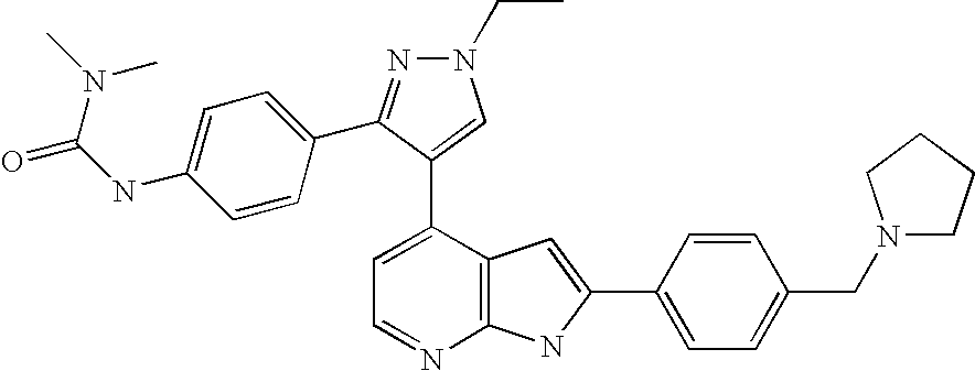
C1=C(C2=CN(CC)N=C2C2=CC=C(NC(=O)N(C)C)C=C2)C2=C(N=C1)NC(C1=CC=C(CN3CCCC3)C=C1)=C2
